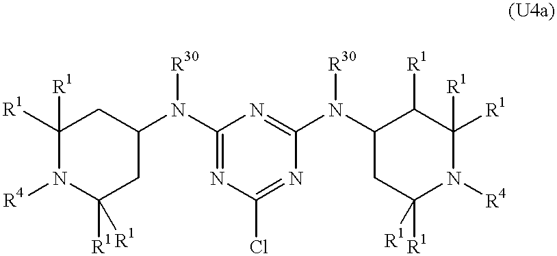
C1([R1])([R1])N([R4])C([R1])([R1])CC(N(C2=NC(Cl)=NC(N(C3CC([R1])([R1])N([R4])C([R1])([R1])C3[R1])[R30])=N2)[R30])C1
